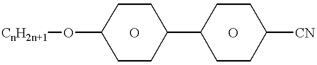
[CnH2n+1]OC1CCC(C2CCC([CN])CC2)CC1.O.O
